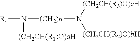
[R4]N([(CH2CH(R1)O)aH])[(CH2)n]N([(CH2CH(R2)O)bH])[(CH2CH(R3)O)cH]
